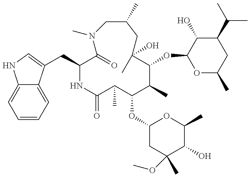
C(C1NC(=O)C(C)C(OC2CC(OC)(C)C(O)C(C)O2)C(C)C(OC2OC(C)CC(C(C)C)C2O)C(C)(O)CC(C)CN(C)C1=O)C1=CNC2=CC=CC=C21
